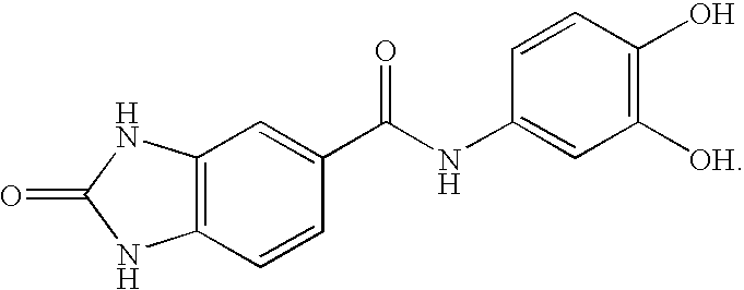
C12=C(C=CC(C(NC3=CC([OH])=C(O)C=C3)=O)=C1)NC(=O)N2
